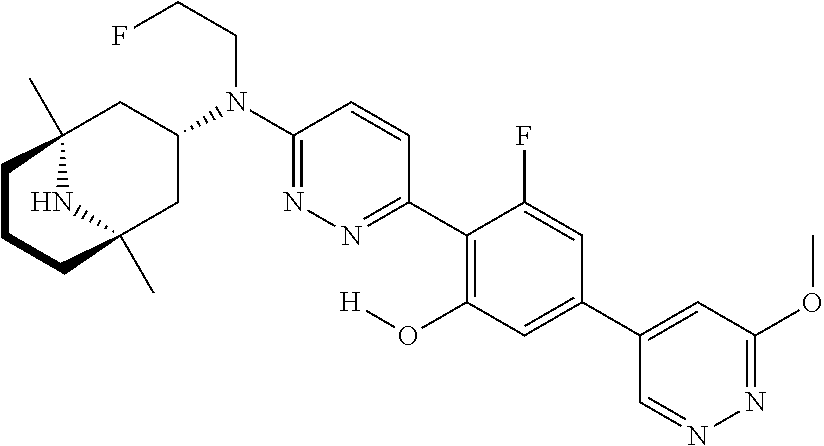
C12(C)NC(C)(CC(N(C3=NN=C(C4=C(O[H])C=C(C5=CC(OC)=NN=C5)C=C4F)C=C3)CCF)C1)CCC2
